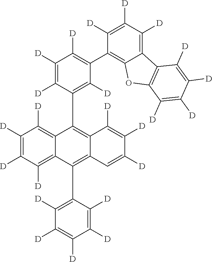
C12=C([D])C([D])=C([D])C([D])=C1C(C1=C([D])C([D])=C([D])C([D])=C1[D])=C1C(=C2C2=C([D])C(C3=C4C(=C([D])C([D])=C3[D])C3=C(O4)C([D])=C([D])C([D])=C3[D])=C([D])C([D])=C2[D])C([D])=C([D])C([D])=C1
